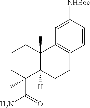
C1(C(=O)N)(C)C2([H])C(C)(CCC1)C1=C(CC2)C=CC([NHBoc])=C1
